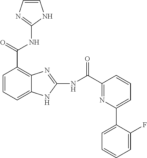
C12=C(C(NC3=NC=CN3)=O)C=CC=C1NC(NC(C1=NC(C3=CC=CC=C3F)=CC=C1)=O)=N2
